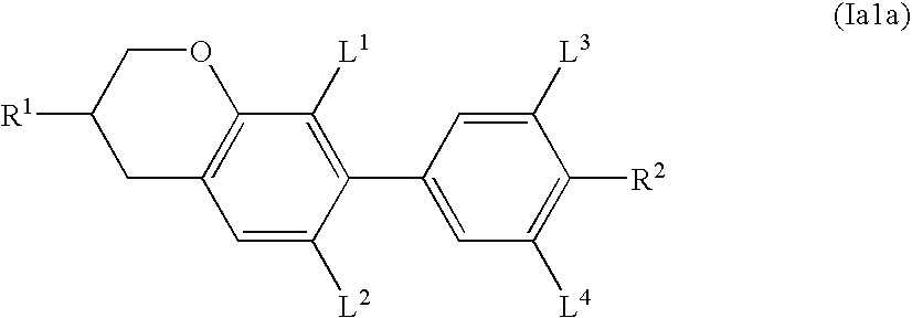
C1([R1])CC2=C(OC1)C([L1])=C(C1=CC([L4])=C([R2])C([L3])=C1)C([L2])=C2
